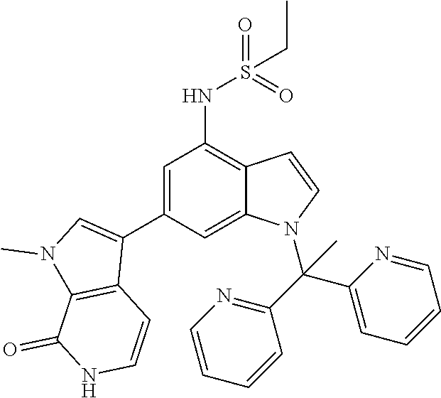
C1=C(C2=CN(C)C3=C2C=CNC3=O)C=C2C(=C1NS(=O)(=O)CC)C=CN2C(C1=NC=CC=C1)(C1=CC=CC=N1)C
